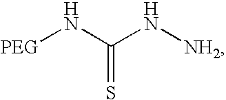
N([NH2])C(N[PEG])=S
